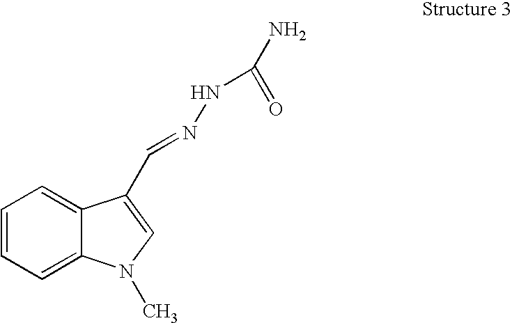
C12=CC=CC=C1N(C)C=C2C=NNC(N)=O
